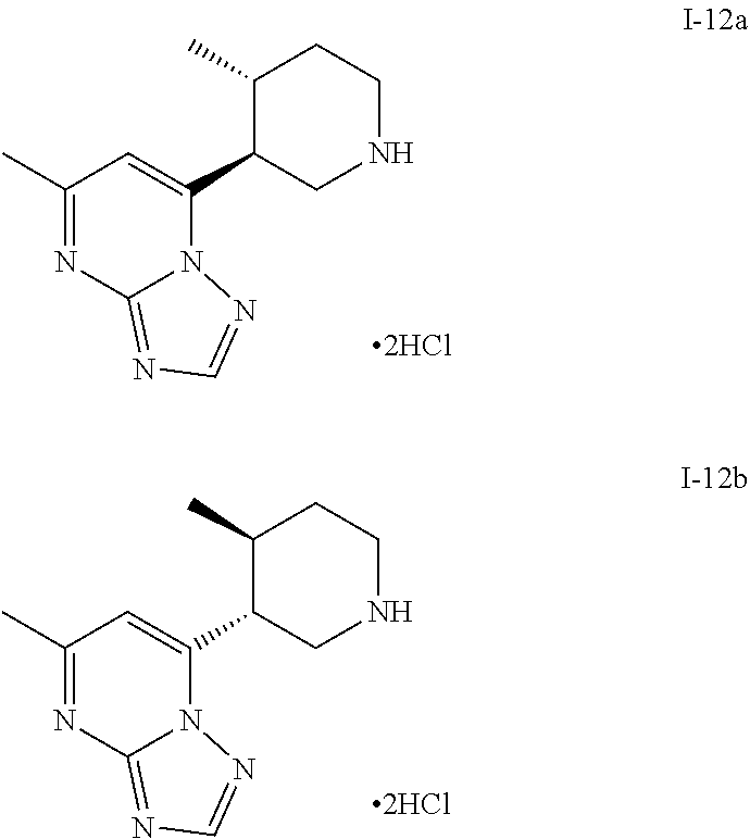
C1(C)=NC2=NC=NN2C(C2CNCCC2C)=C1.[2HCl].C1(C)=NC2=NC=NN2C(C2CNCCC2C)=C1.[2HCl]
